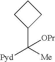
C1(C([Me])([Pyd])[OPr])CCC1
